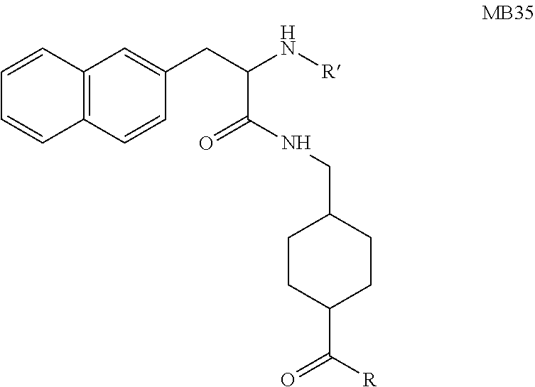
C1(CNC(=O)C(N[R])CC2=CC3=C(C=C2)C=CC=C3)CCC(C(=O)[R])CC1
